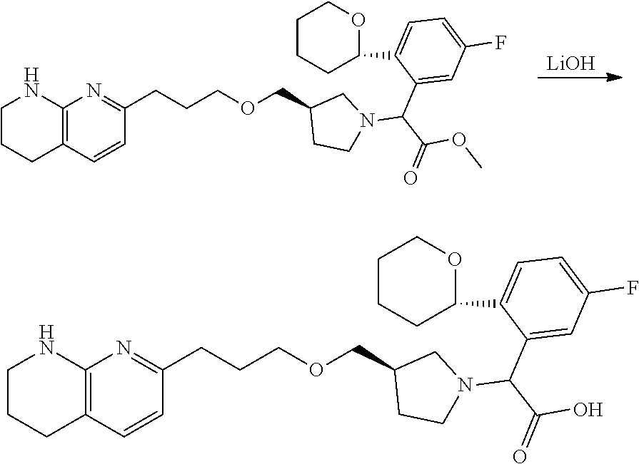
C12=C(C=CC(CCCOCC3CCN(C(C(=O)O)C4=CC(F)=CC=C4C4OCCCC4)C3)=N1)CCCN2.C12=C(C=CC(CCCOCC3CCN(C(C(=O)OC)C4=CC(F)=CC=C4C4OCCCC4)C3)=N1)CCCN2.[LiOH]
